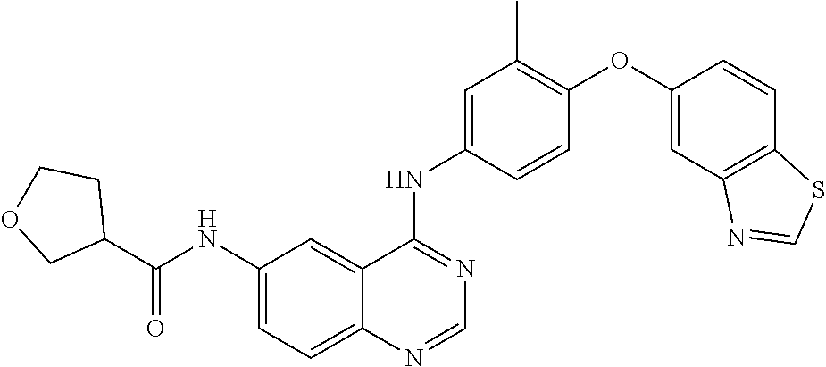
C1=C(NC(C2CCOC2)=O)C=C2C(=C1)N=CN=C2NC1=CC(C)=C(OC2=CC3=C(C=C2)SC=N3)C=C1
